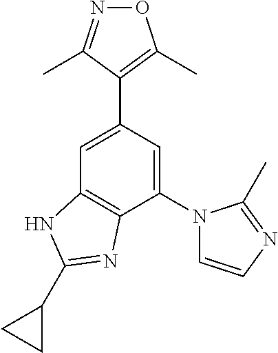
N1=C(C)C(C2=CC3=C(C(N4C=CN=C4C)=C2)N=C(C2CC2)N3)=C(C)O1
